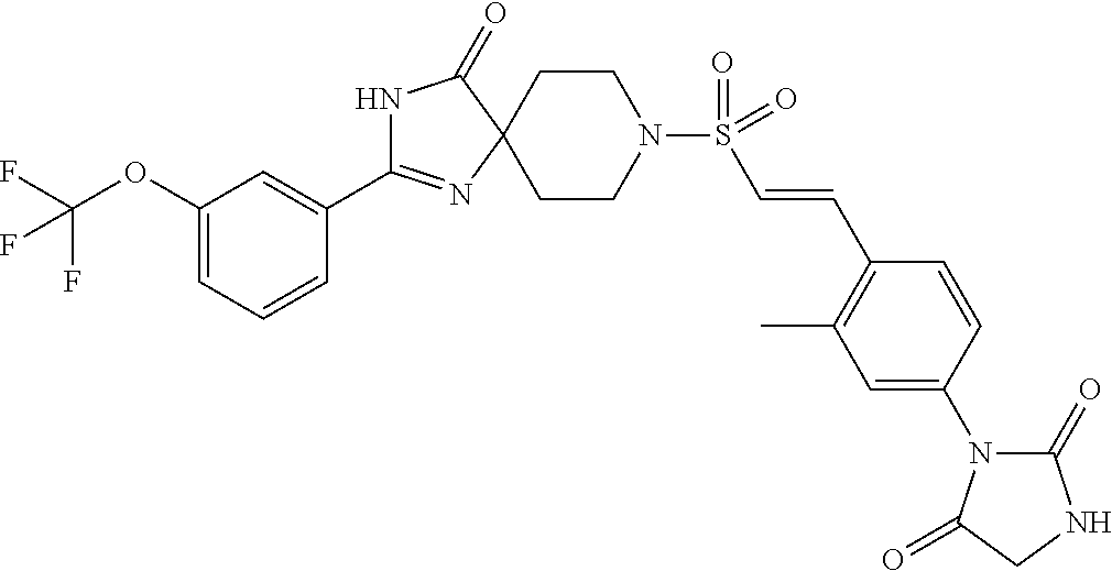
C1(OC(F)(F)F)=CC=CC(C2=NC3(C(=O)N2)CCN(S(C=CC2=C(C)C=C(N4C(=O)NCC4=O)C=C2)(=O)=O)CC3)=C1
